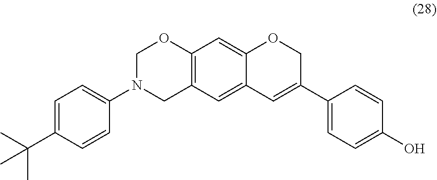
C1(N2CC3=C(OC2)C=C2C(=C3)C=C(C3=CC=C(O)C=C3)CO2)=CC=C(C(C)(C)C)C=C1
